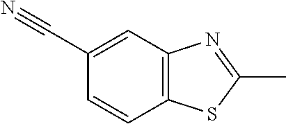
C1=CC2=C(C=C1C#N)N=C(C)S2
